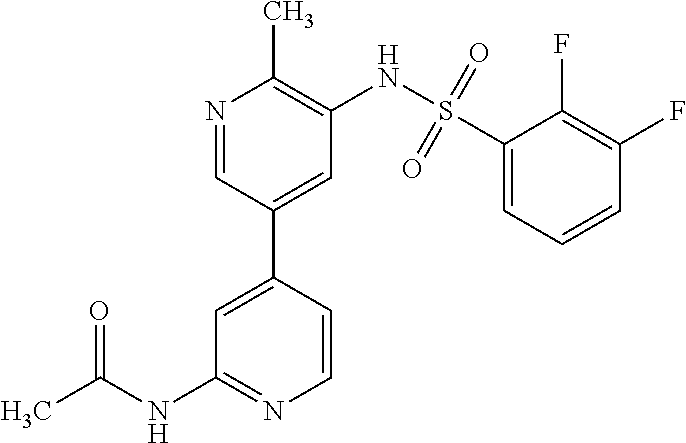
C1=CC(C2=CC(NS(C3=CC=CC(F)=C3F)(=O)=O)=C(C)N=C2)=CC(NC(C)=O)=N1
